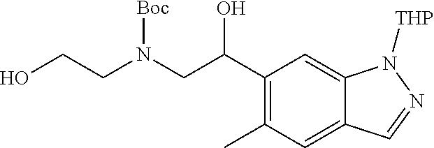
C1(C(CN(CCO)[Boc])O)=C(C)C=C2C(=C1)N([THP])N=C2
